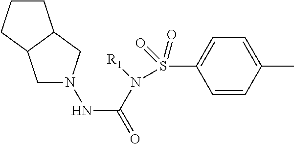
N(C(=O)N(S(C1=CC=C(C)C=C1)(=O)=O)[R1])N1CC2C(C1)CCC2
